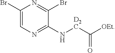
C1(Br)=CN=C(N[D2C]C([OEt])=O)C(Br)=N1
